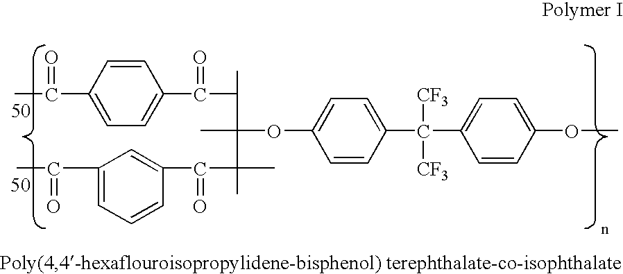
C1=C(C(=O)C(C(OC2=CC=C(C(C3=CC=C(OC)C=C3)([CF3])[CF3])C=C2)(C)C(C)(C(C2=CC(C(=O)C)=CC=C2)=O)C)C)C=CC(C(=O)C)=C1
